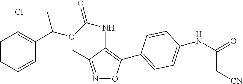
C1=CC=CC(C(OC(NC2=C(C3=CC=C(NC(=O)C[CN])C=C3)ON=C2C)=O)C)=C1Cl
